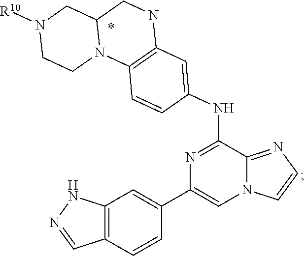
C1(NC2=CC3=C(C=C2)N2C(CN3)CN([R10])CC2)=NC(C2=CC3=C(C=C2)C=NN3)=CN2C1=NC=C2
